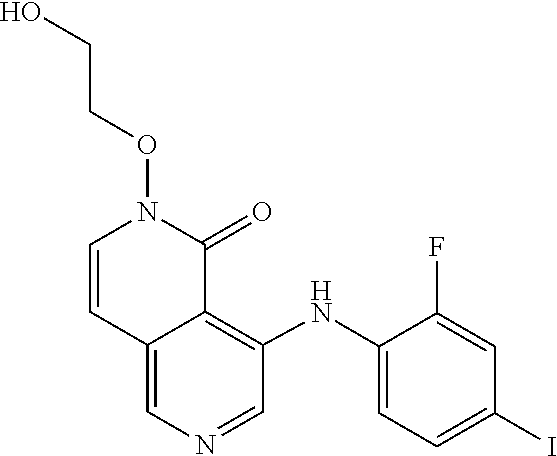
C(ON1C=CC2=CN=CC(NC3=CC=C(I)C=C3F)=C2C1=O)CO
